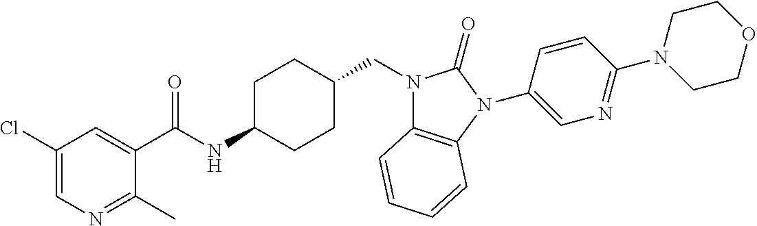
C1(C(NC2CCC(CN3C4=C(N(C5=CN=C(N6CCOCC6)C=C5)C3=O)C=CC=C4)CC2)=O)=CC(Cl)=CN=C1C
